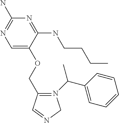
C(OC1=CN=C(N)N=C1NCCCC)C1=N(C(C2=CC=CC=C2)C)CN=C1
